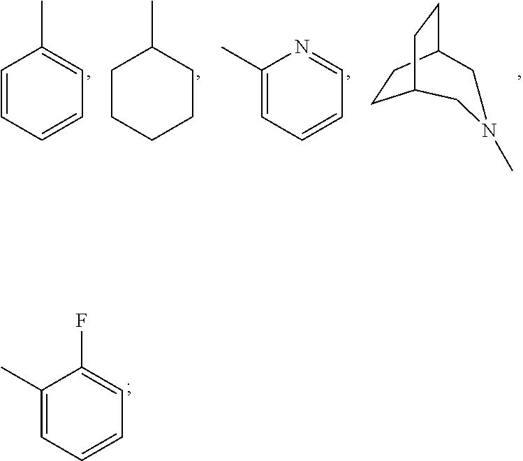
C1=CC=CC=C1C.C1CCCCC1C.C1(C)=CC=CC=N1.C1CC2CCC1CN(C)C2.C1(C)=CC=CC=C1F
